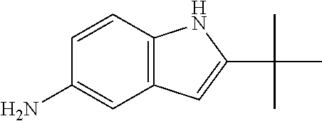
C12=C(C=CC(N)=C1)NC(C(C)(C)C)=C2
